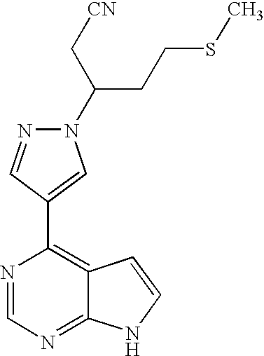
N1(C(C[CN])CCSC)N=CC(C2=C3C(=NC=N2)NC=C3)=C1
